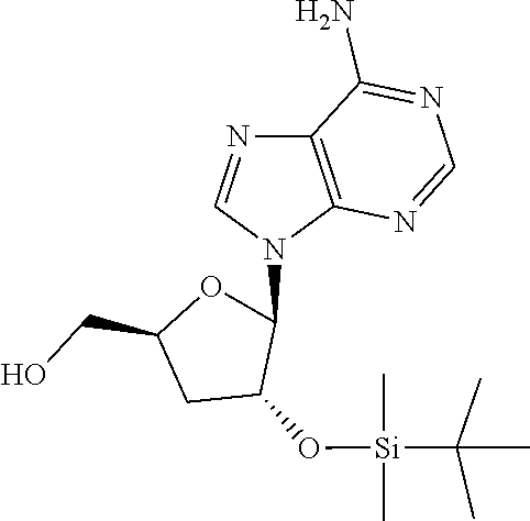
C(C1CC(O[Si](C(C)(C)C)(C)C)C(N2C3=C(C(N)=NC=N3)N=C2)O1)O
